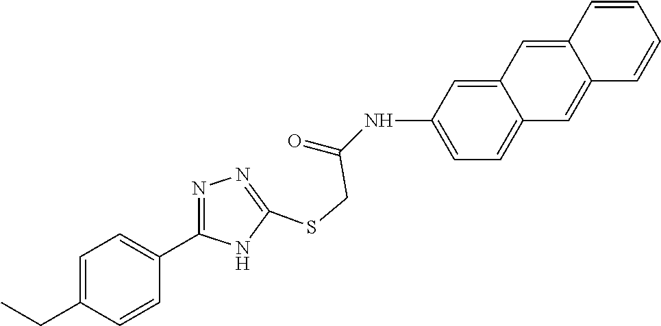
C1=C(NC(=O)CSC2=NN=C(C3=CC=C(CC)C=C3)N2)C=C2C(=C1)C=C1C(=C2)C=CC=C1
